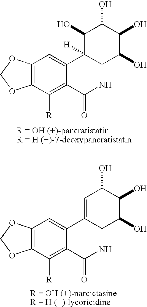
C12=C(C([R])=C3C(=C1)C1([H])C(NC3=O)C(O)C(O)C(O)C1O)OCO2.[R = OH (+)-pancratistatinR = H (+)-7-deoxypancratistatin].C12=C(C([R])=C3C(=C1)C1=CC(O)C(O)C(O)C1NC3=O)OCO2.[R = OH (+)-narcictasineR = H (+)-lycoricidine]
